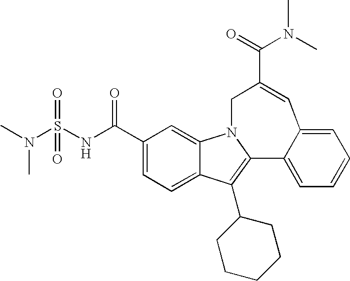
N(C(=O)C1=CC2=CC=CC=C2C2=C(C3CCCCC3)C3=CC=C(C(=O)NS(N(C)C)(=O)=O)C=C3N2C1)(C)C
